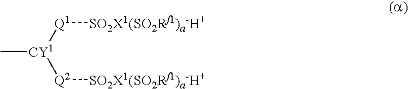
C[CY1]([Q1][SO2X1(SO2Rf1)a-H+])[Q2][SO2X1(SO2Rf1)a-H+]
